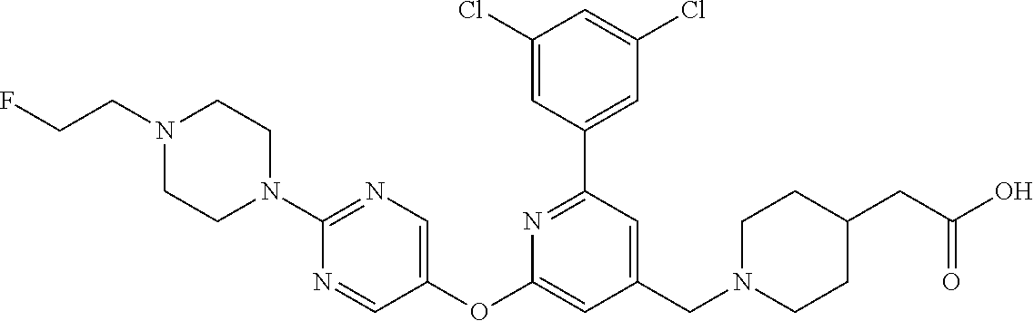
C1(Cl)=CC(C2=NC(OC3=CN=C(N4CCN(CCF)CC4)N=C3)=CC(CN3CCC(CC(O)=O)CC3)=C2)=CC(Cl)=C1
